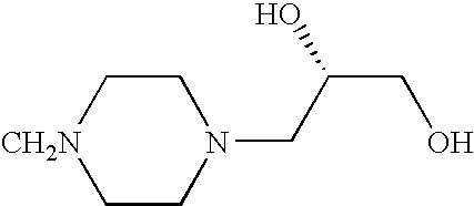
C1C[CH2N]CCN1CC(CO)O
